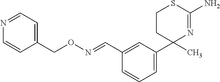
C1(C2(C)N=C(N)SCC2)=CC=CC(C=NOCC2=CC=NC=C2)=C1
